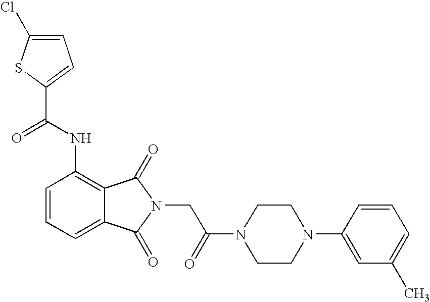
C1=C(Cl)SC(C(NC2=C3C(=CC=C2)C(=O)N(CC(N2CCN(C4=CC(C)=CC=C4)CC2)=O)C3=O)=O)=C1
